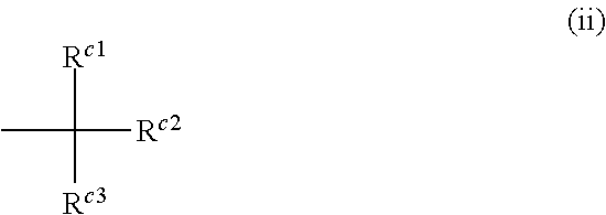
CC([Rc1])([Rc2])[Rc3]
